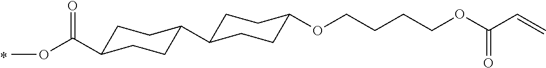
O=C(OC)C1CCC(C2CCC(OCCCCOC(C=C)=O)CC2)CC1
